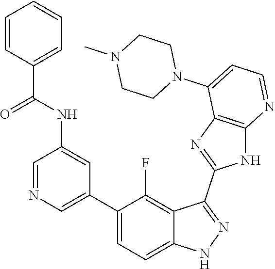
C1=NC=C(C2=CC=C3C(=C2F)C(C2=NC4=C(N2)N=CC=C4N2CCN(C)CC2)=NN3)C=C1NC(C1=CC=CC=C1)=O
